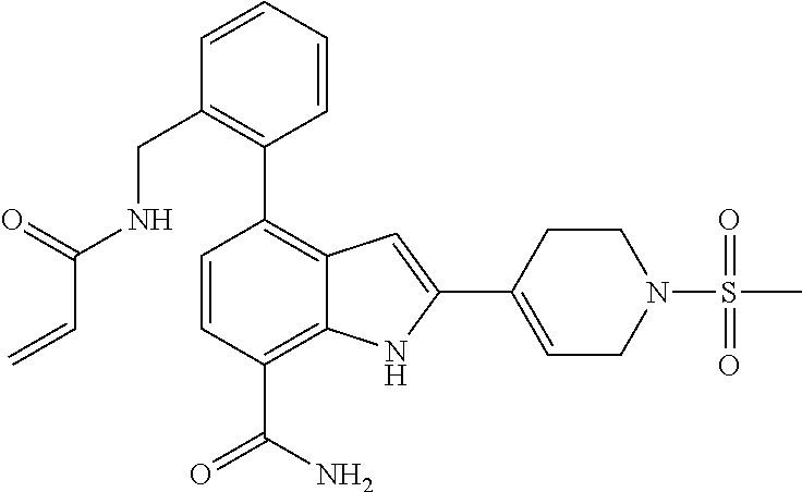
C1=CC=CC(C2=C3C(=C(C(N)=O)C=C2)NC(C2=CCN(S(C)(=O)=O)CC2)=C3)=C1CNC(C=C)=O
